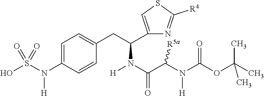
C1=C(N(S(O)(=O)=O)[H])C=CC(CC(N(C(=O)C(N(C(OC(C)(C)C)=O)[H])[R5a])[H])C2=CSC([R4])=N2)=C1
